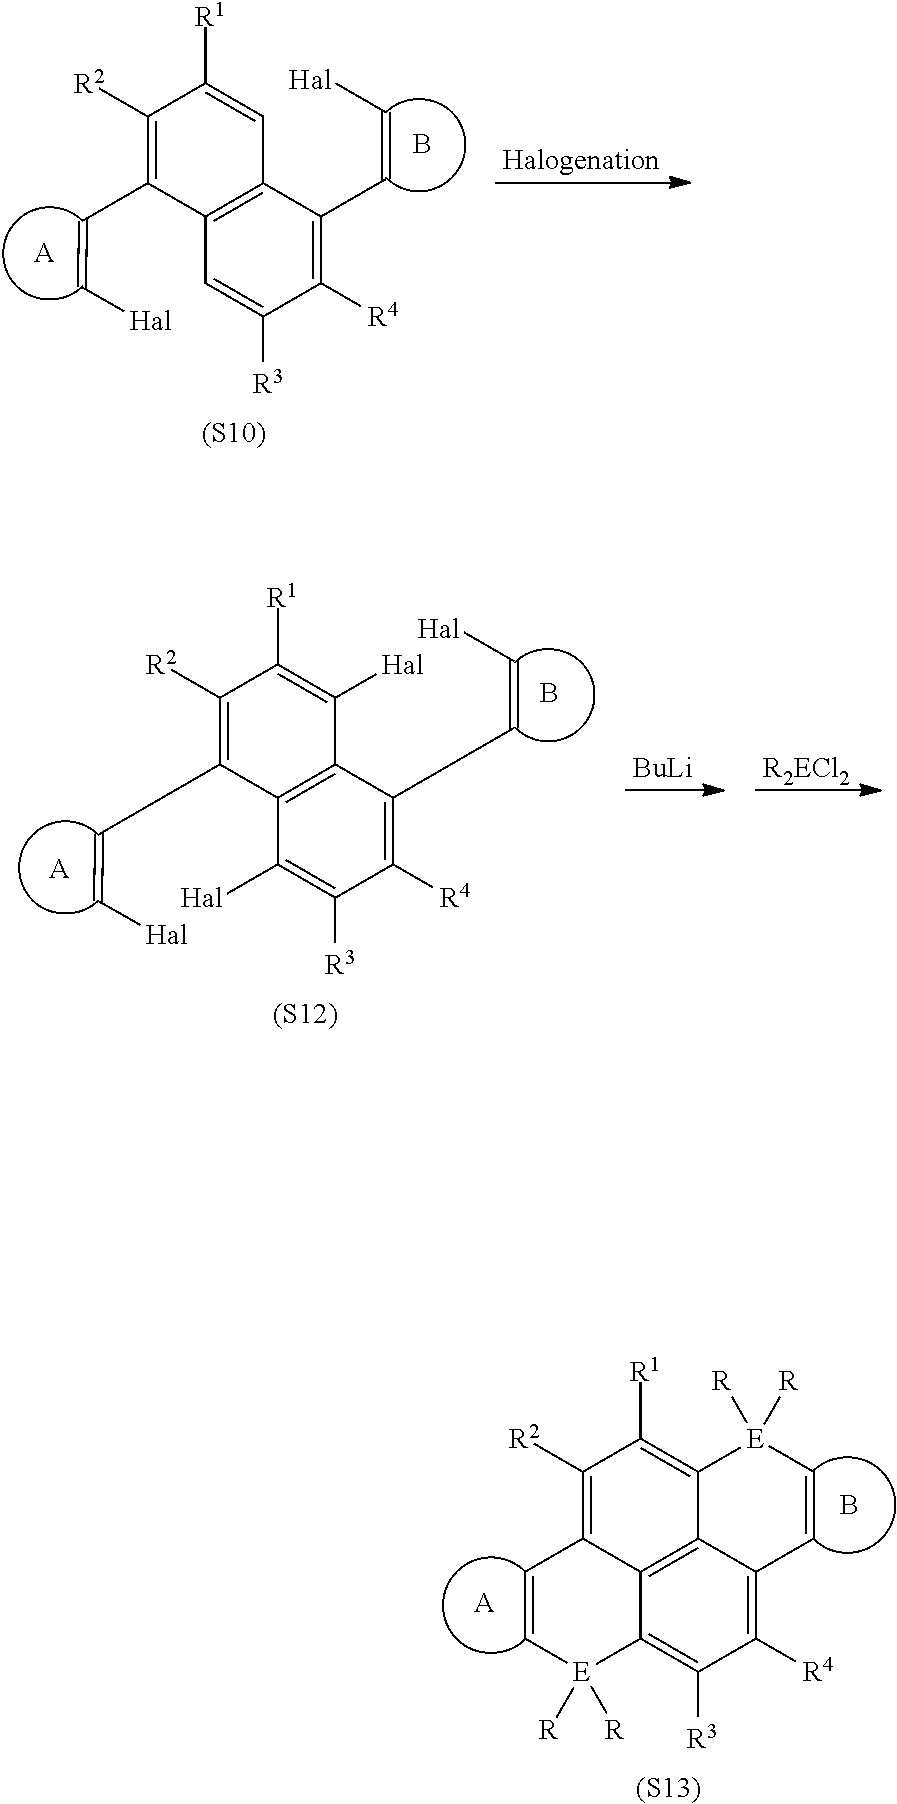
[A].B.C1([R2])=C(C=C[Hal])C2=C(C=C1[R1])C(C=C[Hal])=C([R4])C([R3])=C2.[(S10)].[(S12)].[A].B.C1([R2])=C(C=C[Hal])C2=C(C([Hal])=C1[R1])C(C=C[Hal])=C([R4])C([R3])=C2[Hal].[BuLi].[R2ECl2].C1=C[E]([R])([R])C2=C([R3])C([R4])=C3C4=C2C1=C([R2])C([R1])=C4[E]([R])([R])C=C3.[A].B.[(S13)]
